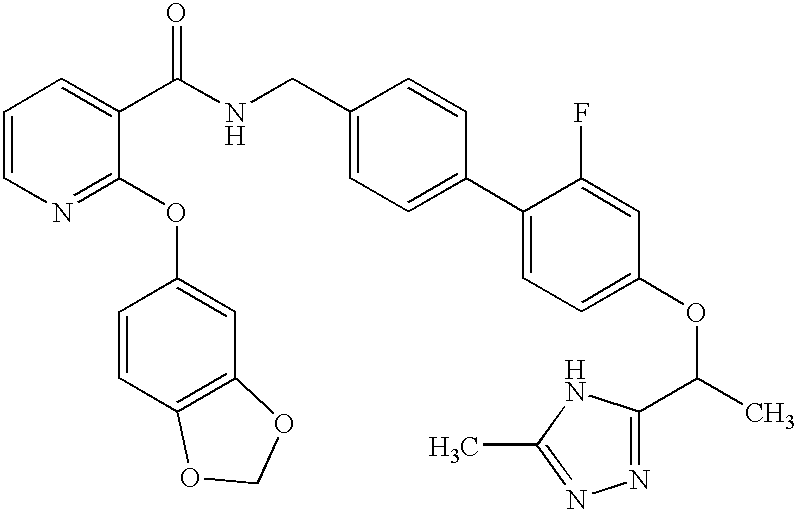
C1=CN=C(OC2=CC3=C(C=C2)OCO3)C(C(NCC2=CC=C(C3=CC=C(OC(C)C4=NN=C(C)N4)C=C3F)C=C2)=O)=C1
